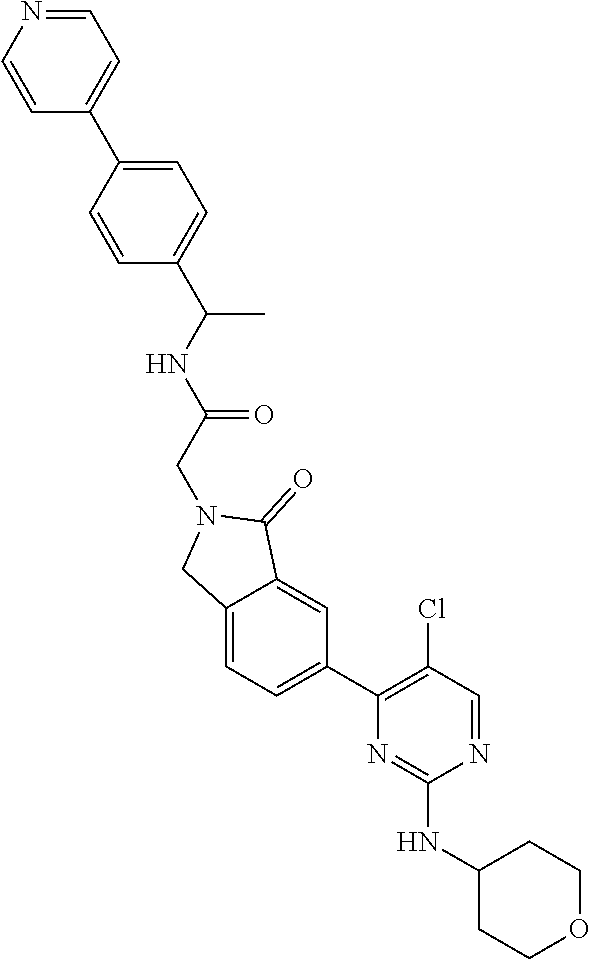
C1=C(C2=CC=NC=C2)C=CC(C(NC(=O)CN2CC3=CC=C(C4=C(Cl)C=NC(NC5CCOCC5)=N4)C=C3C2=O)C)=C1
